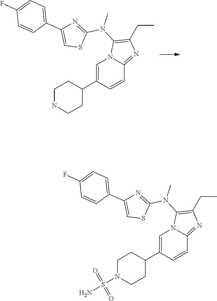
C1=C(C2CCNCC2)C=CC2=NC(CC)=C(N(C)C3=NC(C4=CC=C(F)C=C4)=CS3)N12.C1=C(C2CCN(S(=O)(=O)N)CC2)C=CC2=NC(CC)=C(N(C)C3=NC(C4=CC=C(F)C=C4)=CS3)N12
